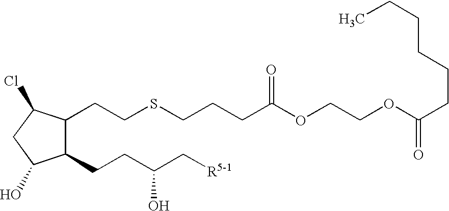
C1(CCC(C[R5-1])O)C(CCSCCCC(=O)OCCOC(=O)CCCCCC)C(Cl)CC1O
